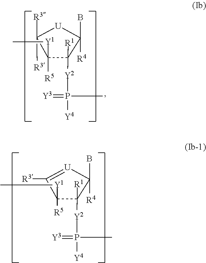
C1([R1])([Y2]P([Y4])(=[Y3])C)C(B)([R4])[U]C([R3])([R3])C1([Y1]C)[R5].C1([R1])([Y2]P([Y4])(=[Y3])C)C(B)([R4])[U]=C([R3])C1([Y1]C)[R5]
